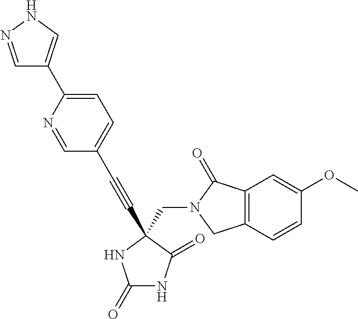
C1(=O)NC(=O)C(CN2C(=O)C3=C(C2)C=CC(OC)=C3)(C#CC2=CC=C(C3=CNN=C3)N=C2)N1
